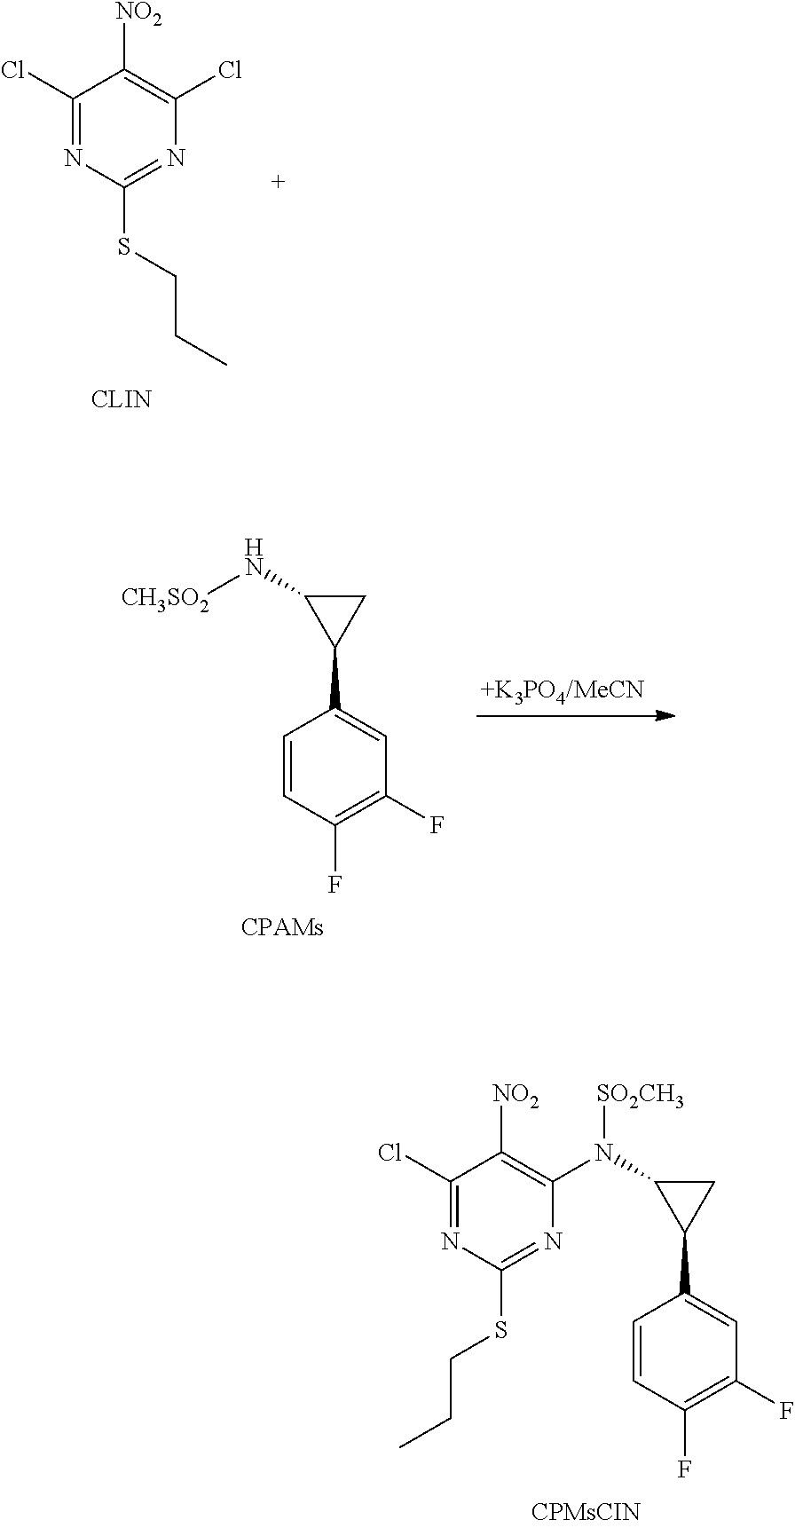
C1(Cl)=NC(SCCC)=NC(Cl)=C1[NO2].C1=CC(F)=C(F)C=C1C1CC1N[CH3SO2].C1=CC(F)=C(F)C=C1C1CC1N(C1=C([NO2])C(Cl)=NC(SCCC)=N1)[SO2CH3]
